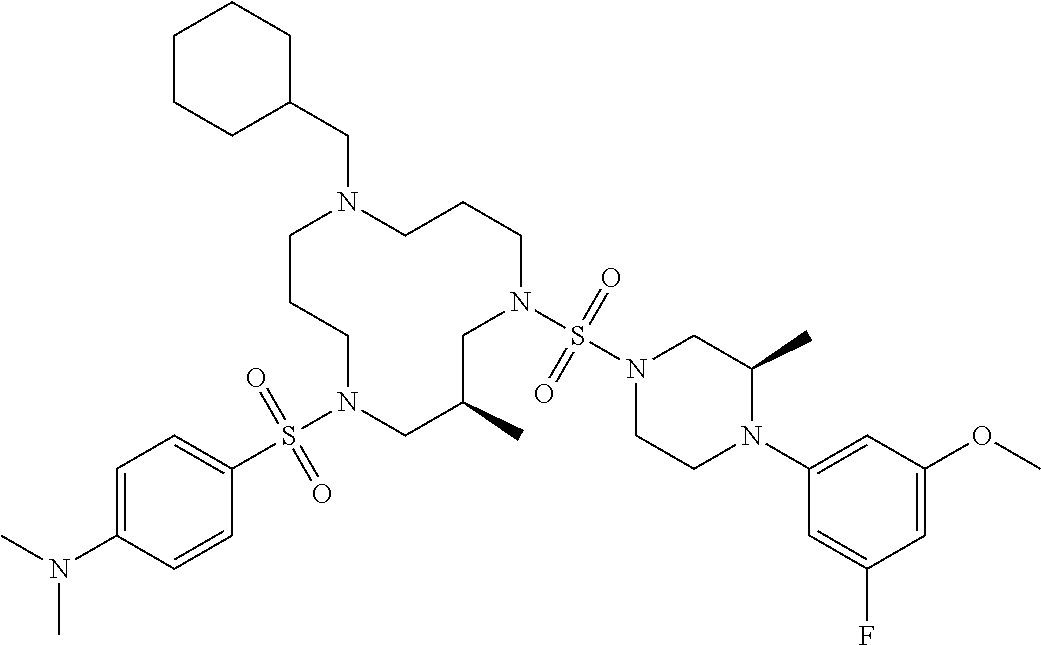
C1CCN(S(C2=CC=C(N(C)C)C=C2)(=O)=O)CC(C)CN(S(N2CCN(C3=CC(OC)=CC(F)=C3)C(C)C2)(=O)=O)CCCN1CC1CCCCC1
